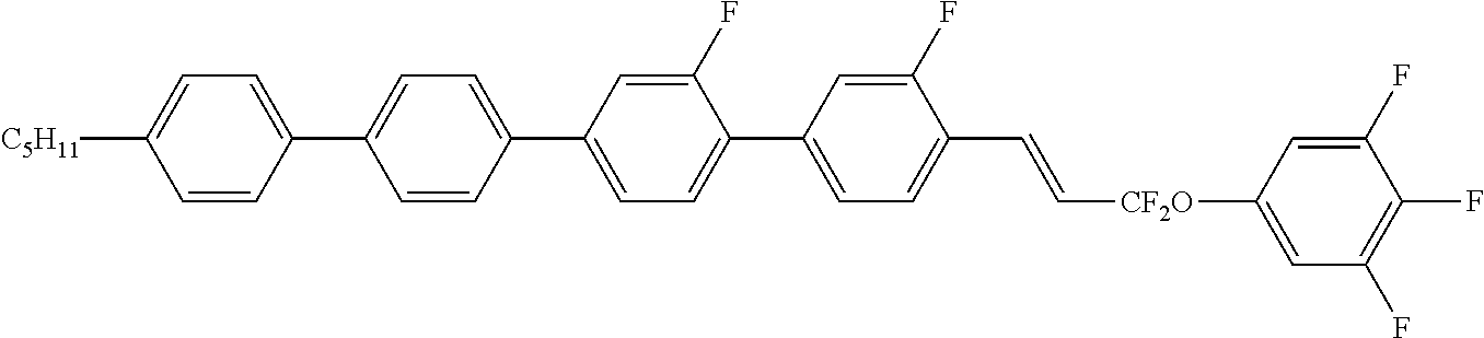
C1(F)=CC(C2=CC=C(C3=CC=C([C5H11])C=C3)C=C2)=CC=C1C1=CC=C(C=C[CF2O]C2=CC(F)=C(F)C(F)=C2)C(F)=C1
